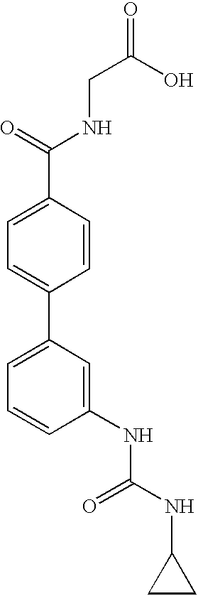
C1=C(C(=O)NCC(=O)O)C=CC(C2=CC=CC(NC(=O)NC3CC3)=C2)=C1
